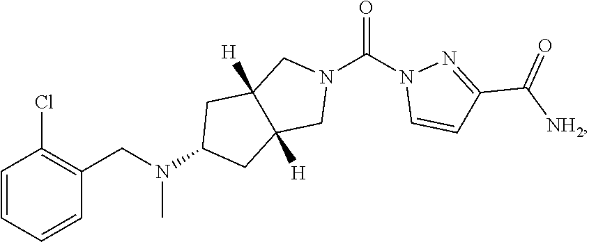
N1(C(N2C=CC(C(=O)[NH2])=N2)=O)CC2([H])C([H])(C1)CC(N(CC1=C(Cl)C=CC=C1)C)C2
